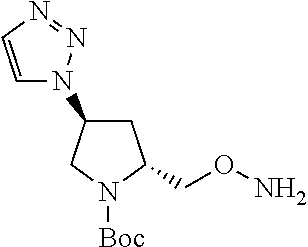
C1C(CON)N([Boc])CC1N1C=CN=N1
